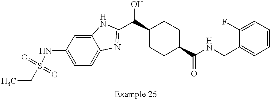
C1(NS(CC)(=O)=O)=CC=C2C(=C1)NC(C(C1CCC(C(NCC3=CC=CC=C3F)=O)CC1)O)=N2
